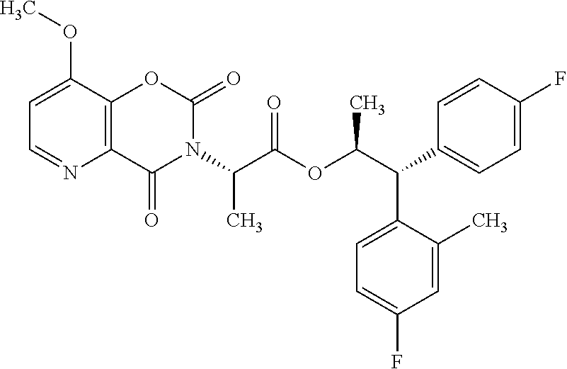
C12=C(C(OC)=CC=N1)OC(=O)N(C(C(OC(C(C1=CC=C(F)C=C1)C1=CC=C(F)C=C1C)C)=O)C)C2=O
